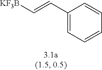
C1(C=C[KF3B])=CC=CC=C1
